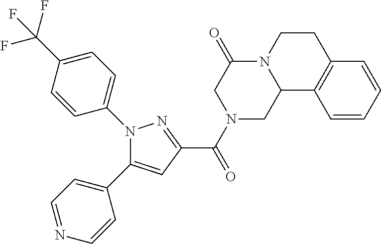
C(=O)(C1=NN(C2=CC=C(C(F)(F)F)C=C2)C(C2=CC=NC=C2)=C1)N1CC2N(C(=O)C1)CCC1=C2C=CC=C1
